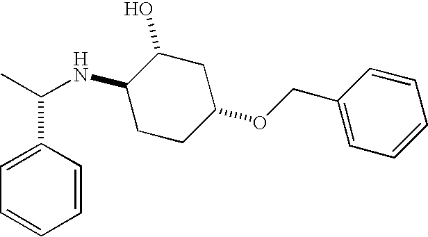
C1=C(C(C)NC2CCC(OCC3=CC=CC=C3)CC2O)C=CC=C1
